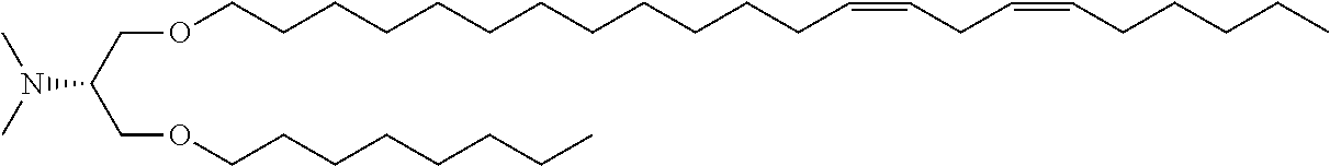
CN(C)C(COCCCCCCCCCCCCC=CCC=CCCCCC)COCCCCCCCC
